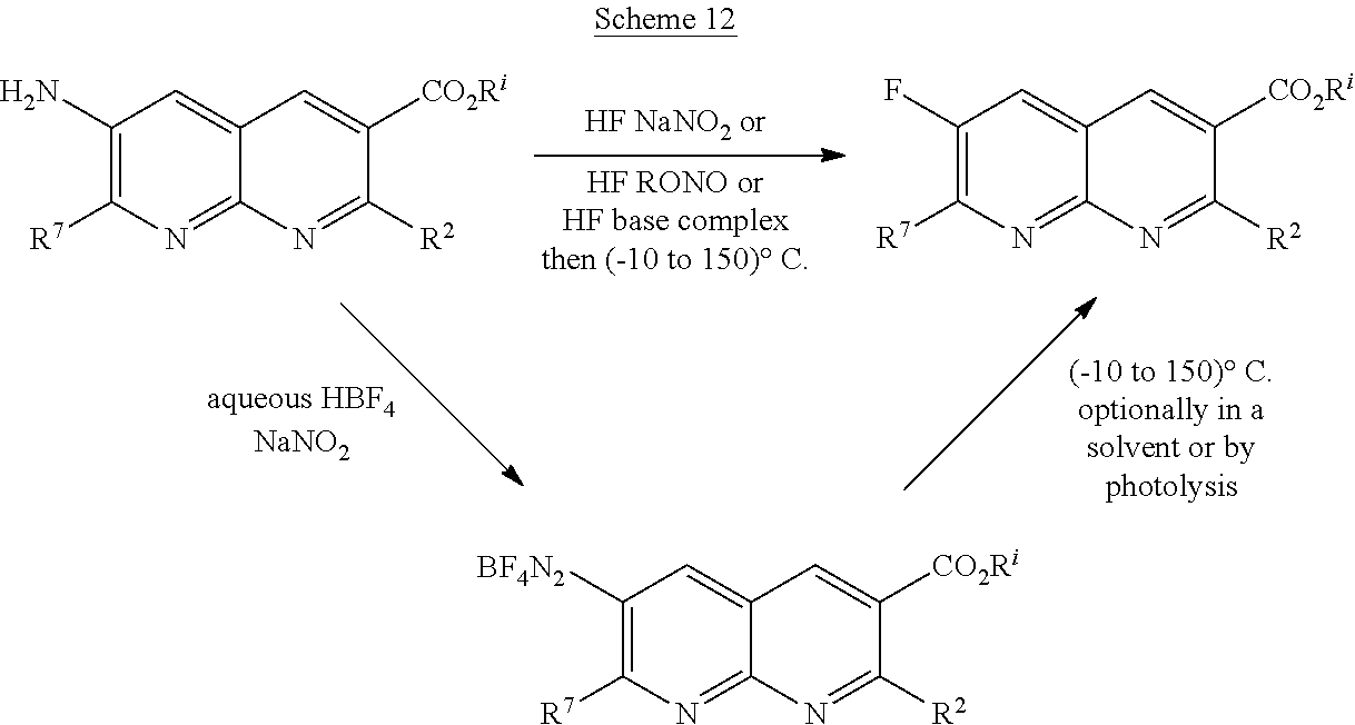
C1(N)=C([R7])N=C2C(=C1)C=C([CO2Ri])C([R2])=N2.C1(F)=C([R7])N=C2C(=C1)C=C([CO2Ri])C([R2])=N2.C1([BF4N2])=C([R7])N=C2C(=C1)C=C([CO2Ri])C([R2])=N2
